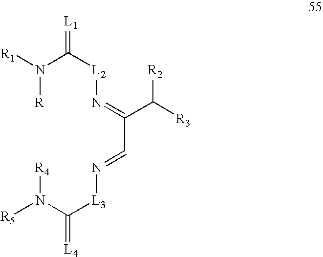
N(C([L2]N=C(C=N[L3]C(=[L4])N([R5])[R4])C([R3])[R2])=[L1])([R1])[R]
